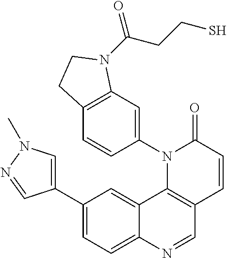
C1(C2=CN(C)N=C2)=CC=C2C(=C1)C1=C(C=N2)C=CC(=O)N1C1=CC2=C(C=C1)CCN2C(CCS)=O
